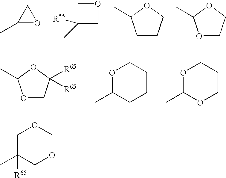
C1(C)OC1.C1C(C)([R55])CO1.C1CCOC1C.O1CCOC1C.O1CC([R65])([R65])OC1C.O1C(C)CCCC1.O1C(C)OCCC1.C1C(C)([R65])COCO1
